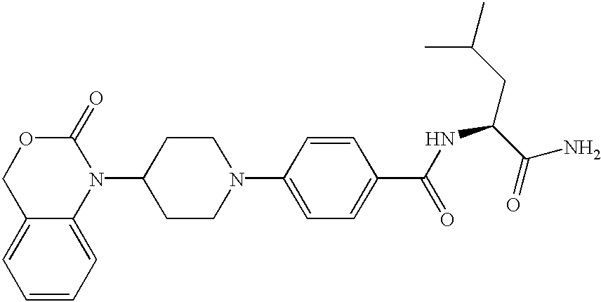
C12=CC=CC=C1N(C1CCN(C3=CC=C(C(=O)NC(C(=O)N)CC(C)C)C=C3)CC1)C(=O)OC2
